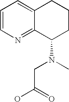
C1=CN=C2C(=C1)CCCC2N(CC(O)=O)C
